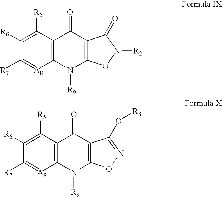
C12=C(C([R5])=C([R6])C([R7])=[A8]1)C(=O)C1=C(N2[R9])ON([R2])C1=O.C12=C(C([R5])=C([R6])C([R7])=[A8]1)C(=O)C1=C(N2[R9])ON=C1O[R3]
